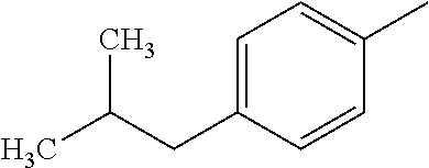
C1=C(CC(C)C)C=CC(C)=C1
